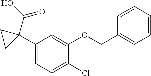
C1(OCC2=CC=CC=C2)=CC(C2(C(O)=O)CC2)=CC=C1Cl
